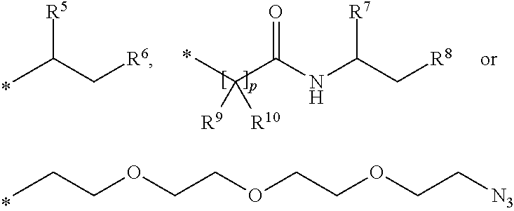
CCCOCCOCCOCC[N3].CC(C[R6])[R5].N(C(C[R8])[R7])C(=O)C(C)([R9])[R10]
